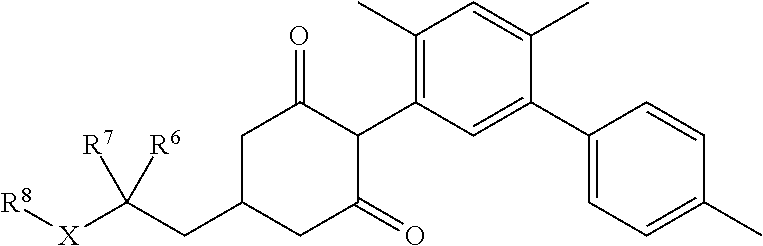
C1C(CC([X][R8])([R7])[R6])CC(=O)C(C2=C(C)C=C(C)C(C3=CC=C(C)C=C3)=C2)C1=O
